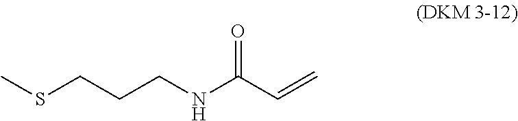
CSCCCNC(C=C)=O
